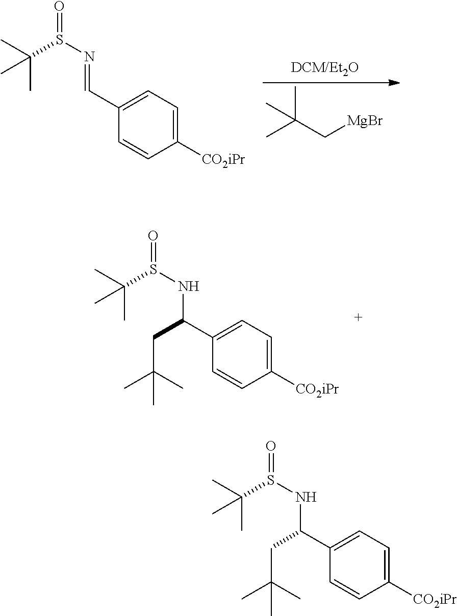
CC(C)(C[MgBr])C.C1(C=NS(=O)C(C)(C)C)=CC=C([CO2iPr])C=C1.C1(C(NS(=O)C(C)(C)C)CC(C)(C)C)=CC=C([CO2iPr])C=C1.C1(C(NS(=O)C(C)(C)C)CC(C)(C)C)=CC=C([CO2iPr])C=C1
